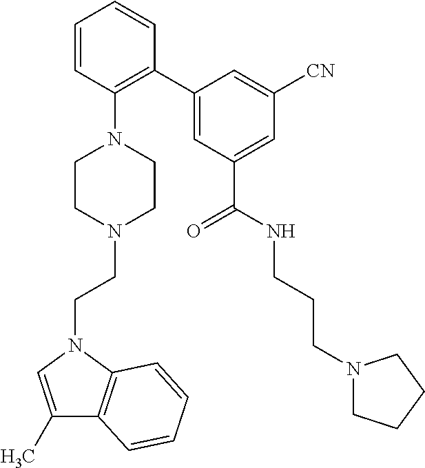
C1(C)=CN(CCN2CCN(C3=C(C4=CC(C(=O)NCCCN5CCCC5)=CC([CN])=C4)C=CC=C3)CC2)C2=C1C=CC=C2
